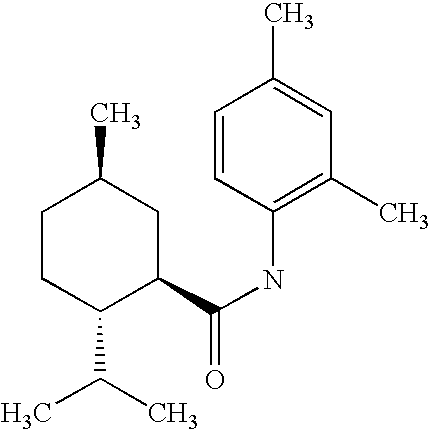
C1CC(C(C)C)C(C(NC2=C(C)C=C(C)C=C2)=O)CC1C
